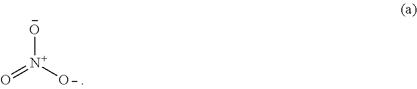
[O-][N+]([O-])=O
